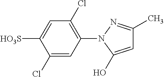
C1=C([HO3S])C(Cl)=CC(N2N=C(C)C=C2O)=C1Cl
